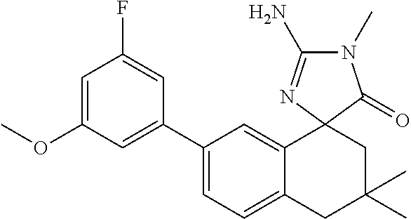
C1(C2=CC(OC)=CC(F)=C2)=CC=C2C(=C1)C1(CC(C)(C)C2)C(=O)N(C)C(N)=N1
